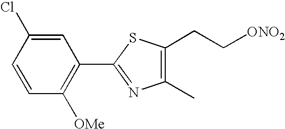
C1(C2=NC(C)=C(CC[ONO2])S2)=C([OMe])C=CC(Cl)=C1
